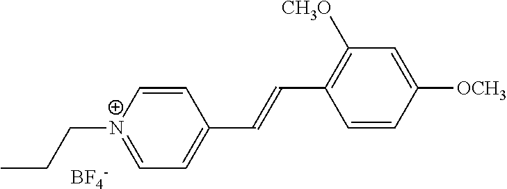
C1=C[N+](CCC)=CC=C1C=CC1=C([CH3O])C=C([OCH3])C=C1.[BF4-]
